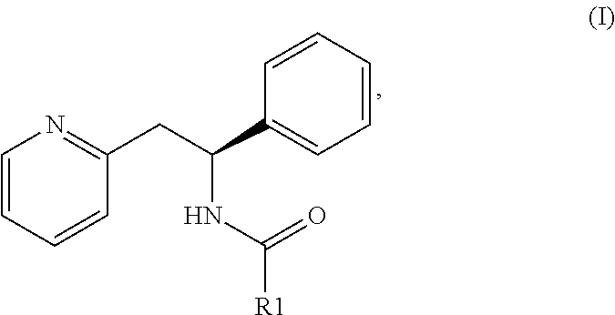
C1=CC=CC(CC(C2=CC=CC=C2)NC([R1])=O)=N1
